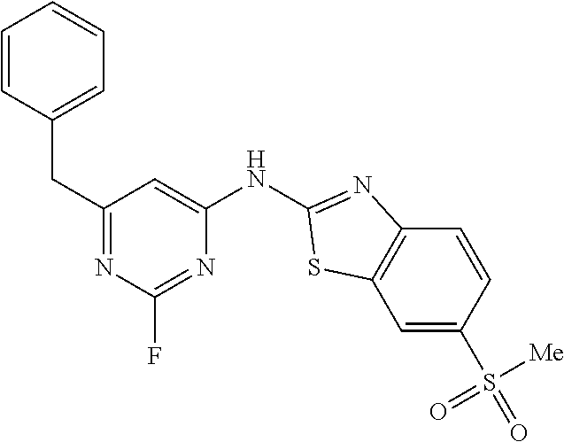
C1(CC2=CC=CC=C2)=NC(F)=NC(NC2=NC3=C(C=C(S(=O)([Me])=O)C=C3)S2)=C1
